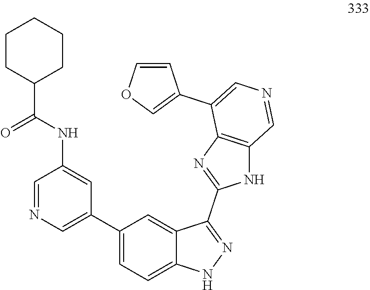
C1=NC=C(C2=CC=C3C(=C2)C(C2=NC4=C(N2)C=NC=C4C2=COC=C2)=NN3)C=C1NC(C1CCCCC1)=O
